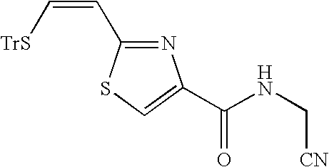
N1=C(C=C[TrS])SC=C1C(NC[CN])=O
